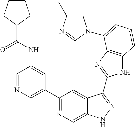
C1=NC=C(C2=NC=C3C(=C2)C(C2=NC4=C(N2)C=CC=C4N2C=C(C)N=C2)=NN3)C=C1NC(=O)C1CCCC1
